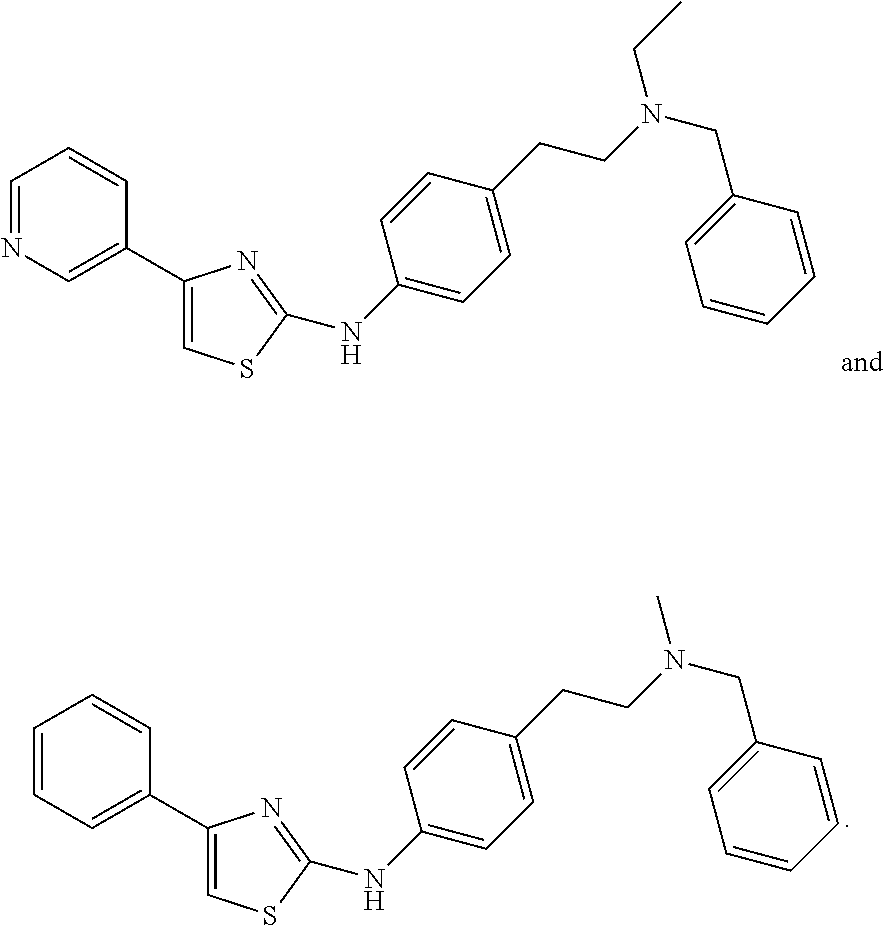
C1=NC=C(C2=CSC(NC3=CC=C(CCN(CC4=CC=CC=C4)CC)C=C3)=N2)C=C1.C1=CC=C(C2=CSC(NC3=CC=C(CCN(CC4=CC=CC=C4)C)C=C3)=N2)C=C1
